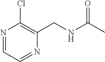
C1=NC(CNC(=O)C)=C(Cl)N=C1
